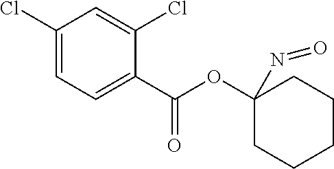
C1(Cl)=CC=C(C(OC2(N=O)CCCCC2)=O)C(Cl)=C1
